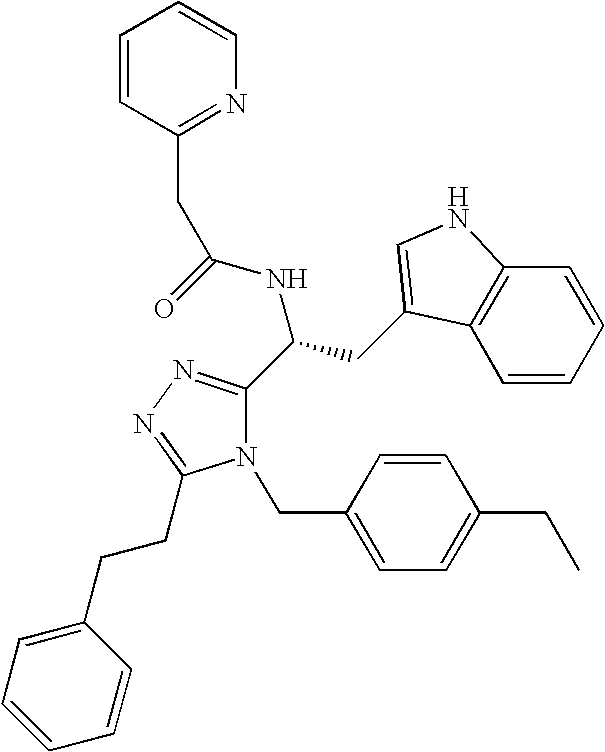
N1(CC2=CC=C(CC)C=C2)C(C(CC2=CNC3=C2C=CC=C3)NC(=O)CC2=NC=CC=C2)=NN=C1CCC1=CC=CC=C1
